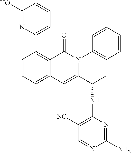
C1(C2=CC=CC(O)=N2)=C2C(=CC=C1)C=C(C(C)NC1=C([NC])C=NC(N)=N1)N(C1=CC=CC=C1)C2=O
